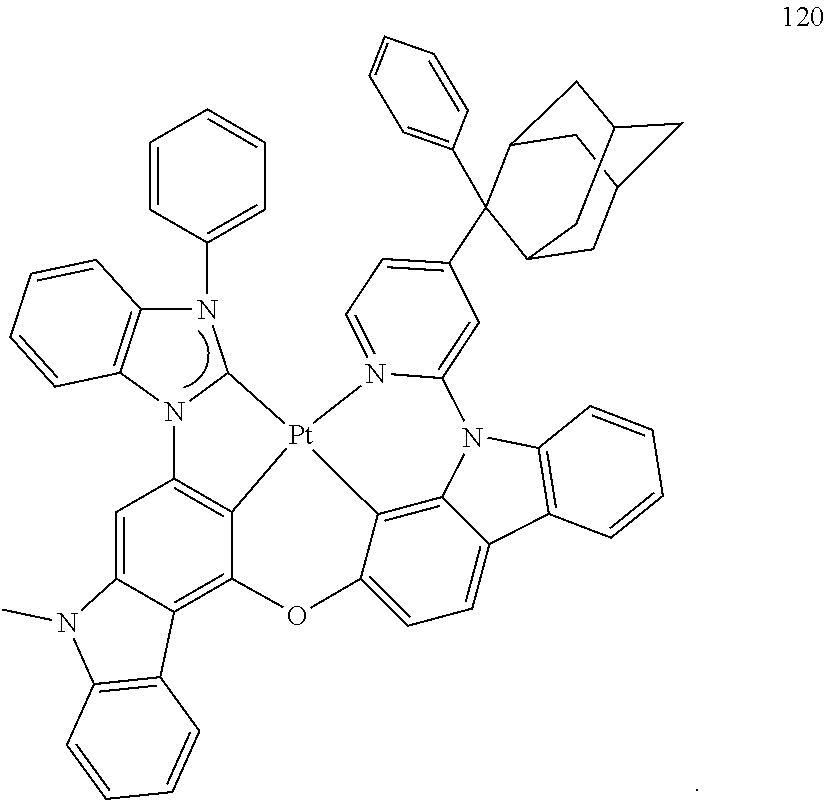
C1=C2C(=C3C4=C1N1C([Pt]45C4=C6C(=CC=C4O3)C3=C(N6C4=CC(C6(C7=CC=CC=C7)C7CC8CC(CC6C8)C7)=CC=N45)C=CC=C3)N(C3=CC=CC=C3)C3=C1C=CC=C3)C1=C(N2C)C=CC=C1
